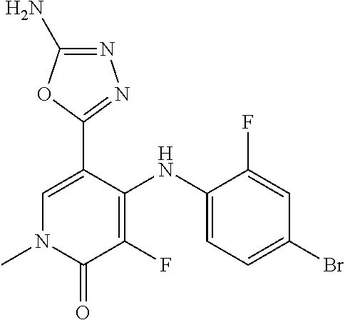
C1(NC2=CC=C(Br)C=C2F)=C(F)C(=O)N(C)C=C1C1=NN=C(N)O1
